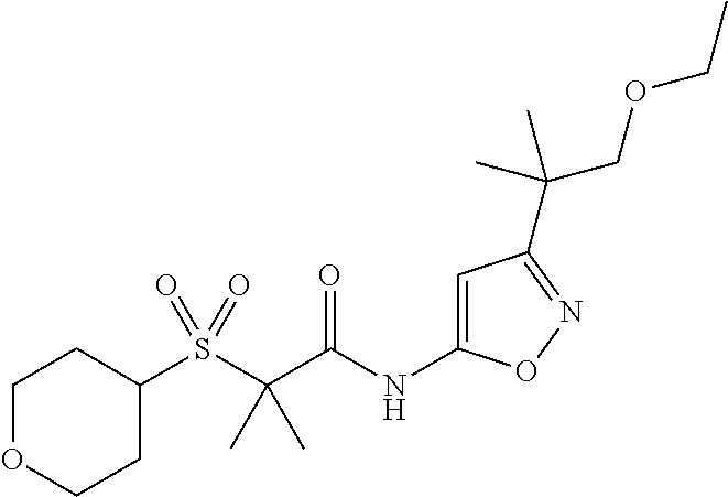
C1CC(S(C(C(NC2=CC(C(COCC)(C)C)=NO2)=O)(C)C)(=O)=O)CCO1
